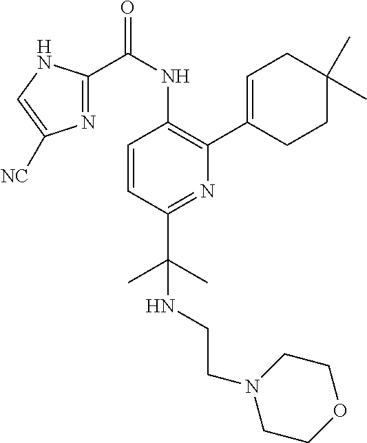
C1=CC(C(C)(C)NCCN2CCOCC2)=NC(C2=CCC(C)(C)CC2)=C1NC(C1=NC([NC])=CN1)=O
